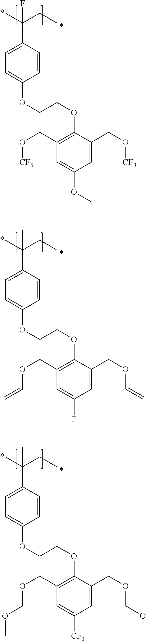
O(C1=CC=C(C(CC)(C)F)C=C1)CCOC1=C(CO[CF3])C=C(OC)C=C1CO[CF3].O(C1=CC=C(C(CC)(C)C)C=C1)CCOC1=C(COC=C)C=C(F)C=C1COC=C.O(C1=CC=C(C(CC)(C)C)C=C1)CCOC1=C(COCOC)C=C([CF3])C=C1COCOC
